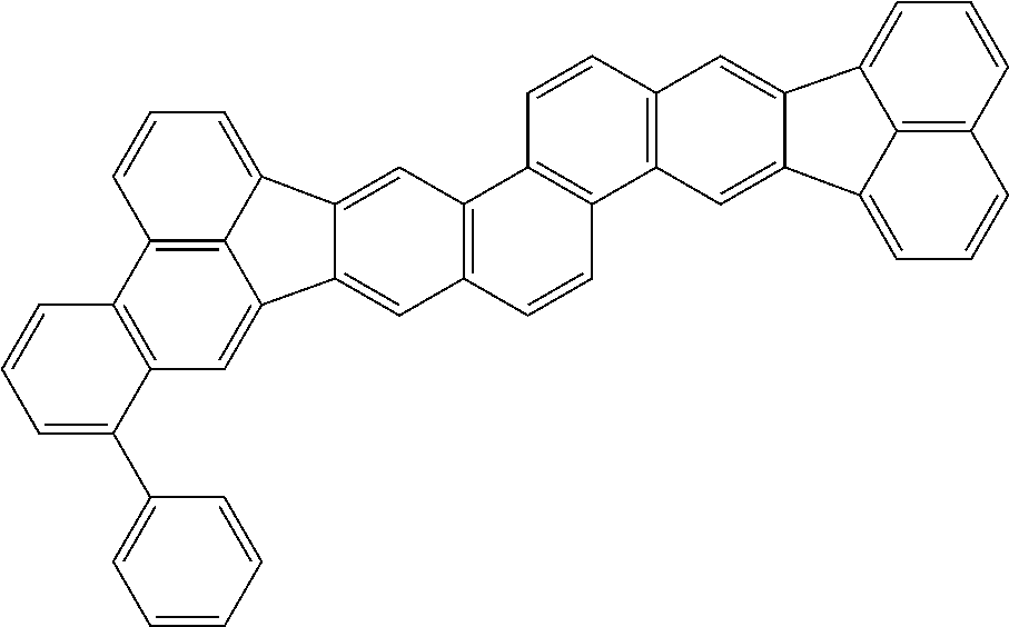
C12=C(C=C3C4=C1C=CC=C4C1=CC4=C(C=CC5=C4C=CC4=C5C=C5C(=C4)C4=CC=CC6=C4C5=CC=C6)C=C31)C(C1=CC=CC=C1)=CC=C2
